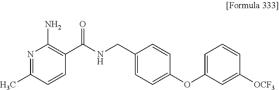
N1=C(C)C=CC(C(NCC2=CC=C(OC3=CC=CC([OCF3])=C3)C=C2)=O)=C1N
